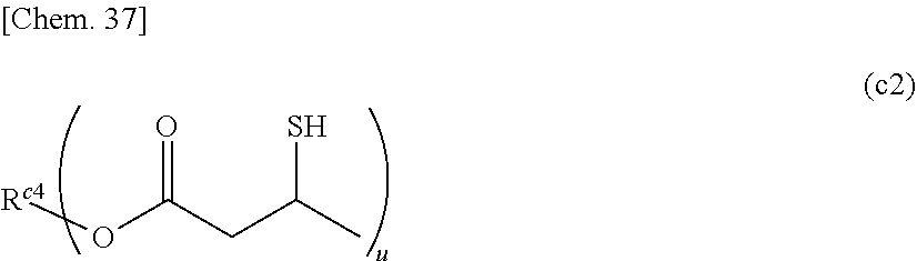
[Rc4]OC(CC(C)S)=O
